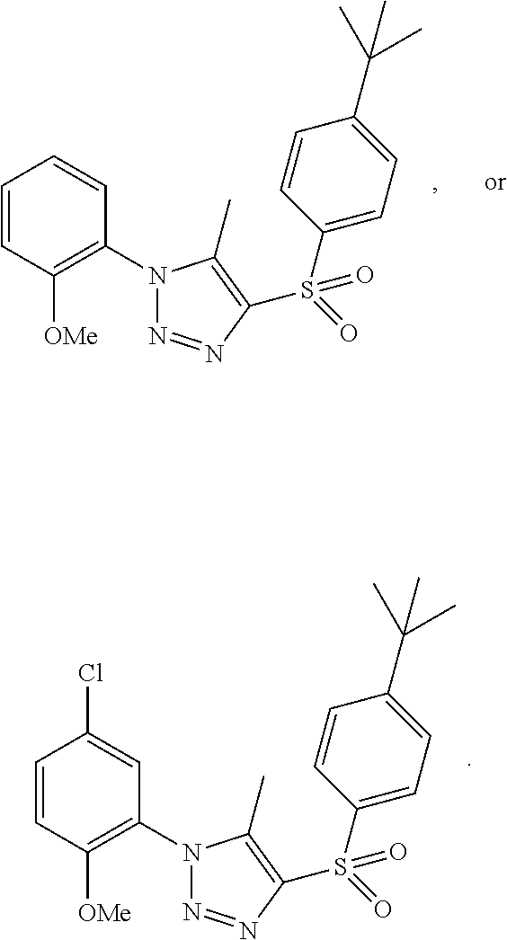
N1(C2=C([OMe])C=CC(Cl)=C2)N=NC(S(=O)(C2=CC=C(C(C)(C)C)C=C2)=O)=C1C.N1(C2=C([OMe])C=CC=C2)N=NC(S(=O)(C2=CC=C(C(C)(C)C)C=C2)=O)=C1C
